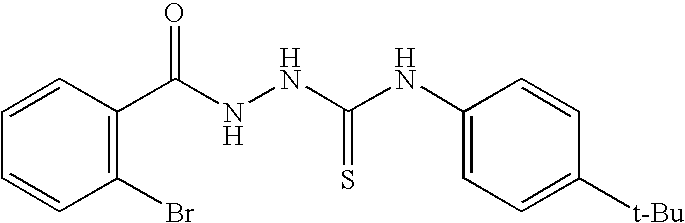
C1=CC(C(NNC(NC2=CC=C([t-Bu])C=C2)=S)=O)=C(Br)C=C1
